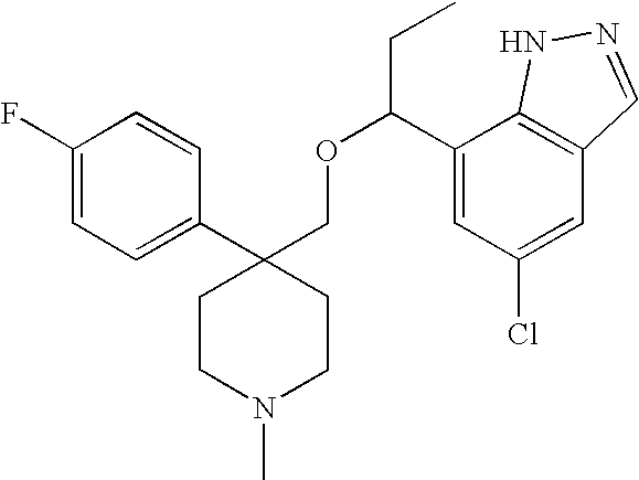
C1(F)=CC=C(C2(COC(C3=CC(Cl)=CC4=C3NN=C4)CC)CCN(C)CC2)C=C1
